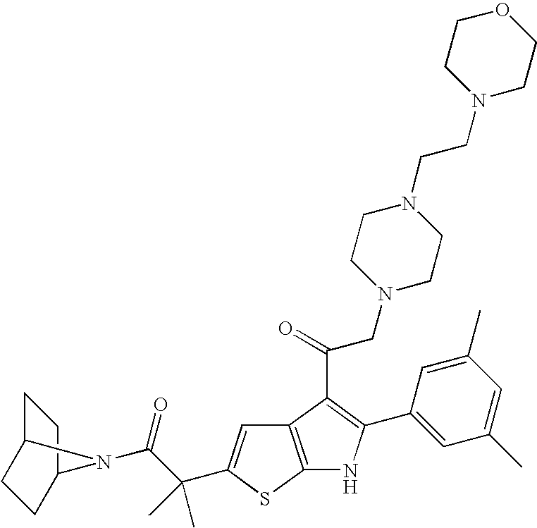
C1C2CCC(C1)N2C(C(C)(C)C1=CC2=C(S1)NC(C1=CC(C)=CC(C)=C1)=C2C(CN1CCN(CCN2CCOCC2)CC1)=O)=O
